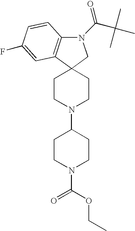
N1(C(C(C)(C)C)=O)C2=C(C3(C1)CCN(C1CCN(C(=O)OCC)CC1)CC3)C=C(F)C=C2
